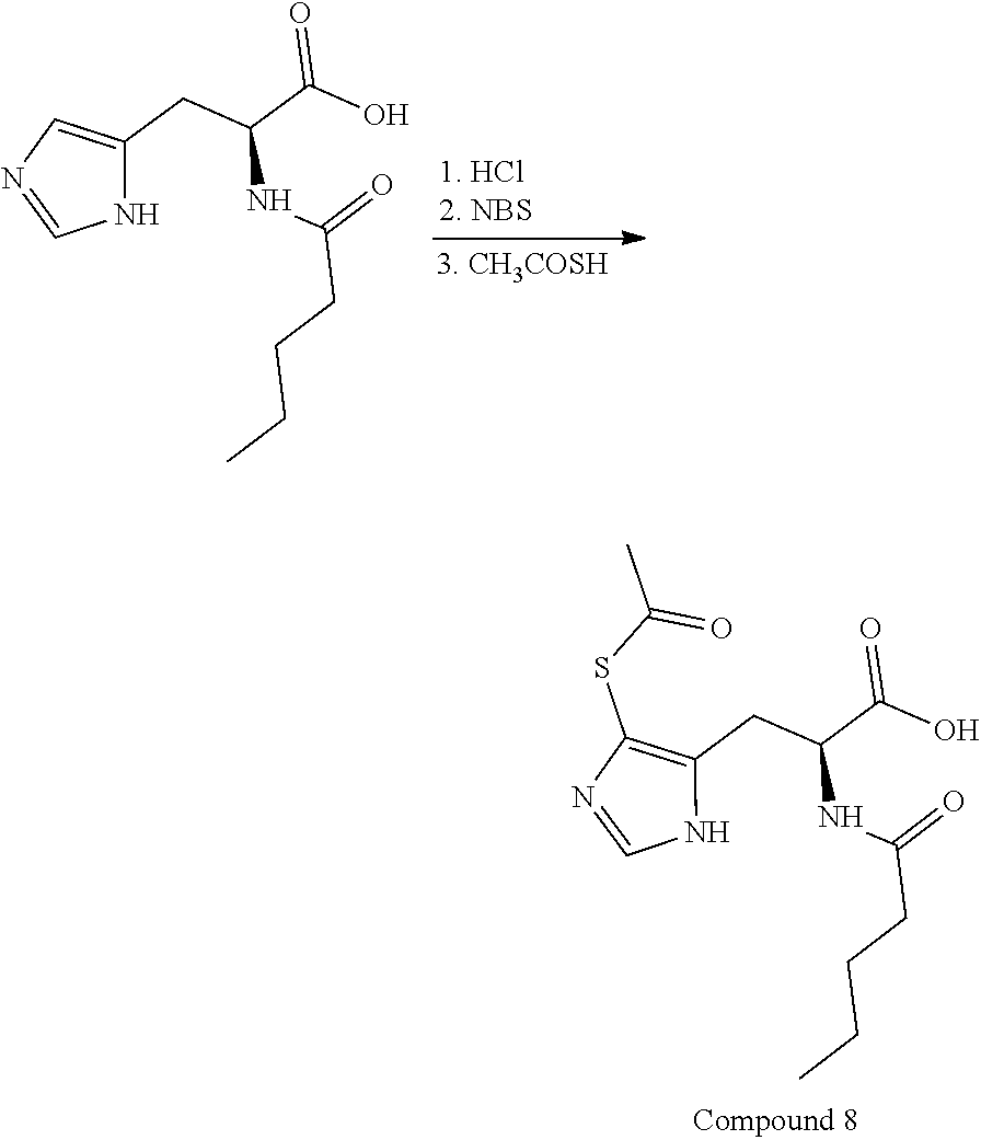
C1=NC=C(CC(C(O)=O)NC(CCCC)=O)N1.C1=NC(SC(C)=O)=C(CC(C(O)=O)NC(CCCC)=O)N1
